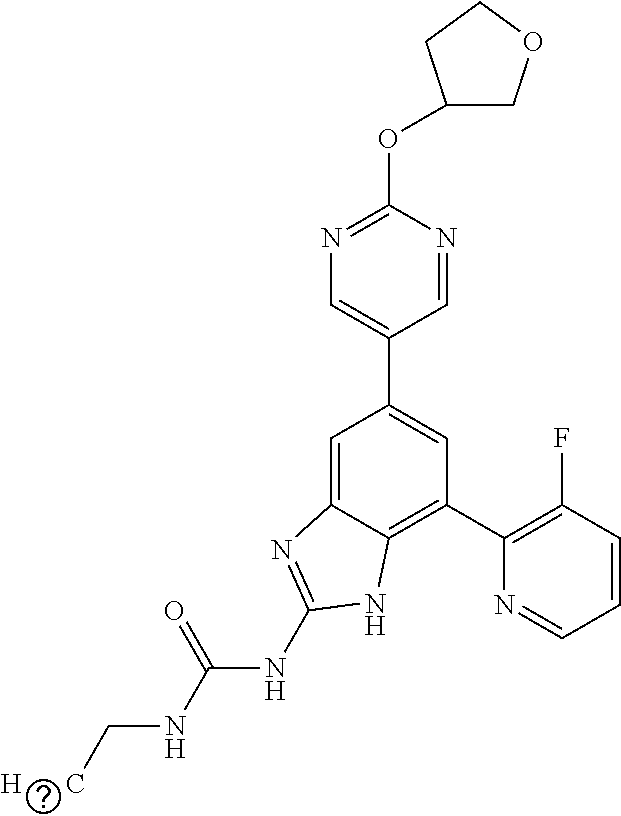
C1=NC(OC2COCC2)=NC=C1C1=CC(C2=C(F)C=CC=N2)=C2C(=C1)N=C(NC(NC[H      C])=O)N2
